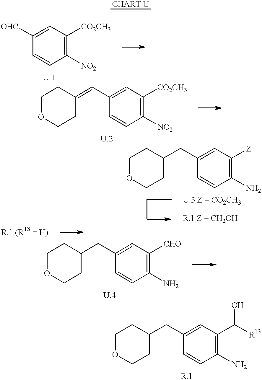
C1=CC([NO2])=C([CO2CH3])C=C1[OHC].C1OCCC(=CC2=CC([CO2CH3])=C([NO2])C=C2)C1.C1OCCC(CC2=CC([Z])=C(N)C=C2)C1.C1OCCC(CC2=CC([CHO])=C(N)C=C2)C1.C1OCCC(CC2=CC(C([R13])O)=C(N)C=C2)C1
